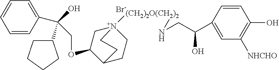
[Br-].C(OC1C[N+]2([(CH2)2O(CH2)2]NCC(C3=CC([NHCHO])=C(O)C=C3)O)CCC1CC2)C(C1=CC=CC=C1)(O)C1CCCC1
